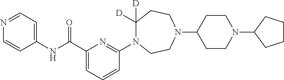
C(C1=CC=CC(N2C([D])([D])CCN(C3CCN(C4CCCC4)CC3)CC2)=N1)(NC1=CC=NC=C1)=O
